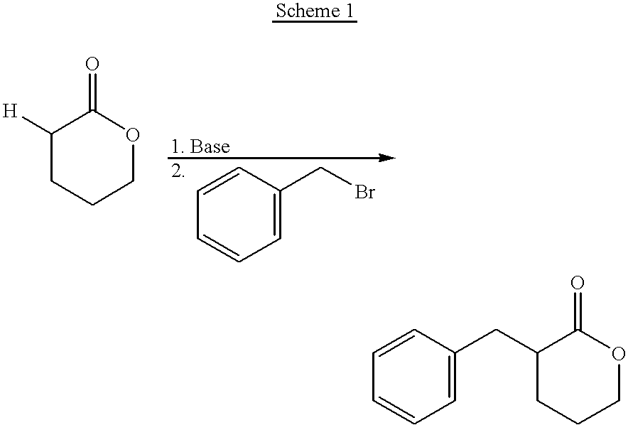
C1([H])CCCOC1=O.C1=CC=C(CBr)C=C1.C1=CC=C(CC2CCCOC2=O)C=C1
